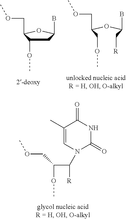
C(OC)C(OC)C([R])N1C(=O)NC(=O)C(C)=C1.C1C(OC)C(COC)OC1B.C(C(OC(COC)COC)B)[R]
